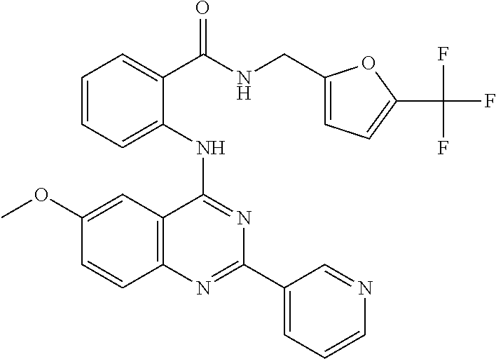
C1(OC)=CC2=C(C=C1)N=C(C1=CC=CN=C1)N=C2NC1=CC=CC=C1C(=O)NCC1=CC=C(C(F)(F)F)O1
